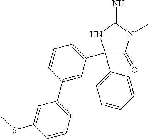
C1(=O)C(C2=CC=CC(C3=CC=CC(SC)=C3)=C2)(C2=CC=CC=C2)NC(=N)N1C
